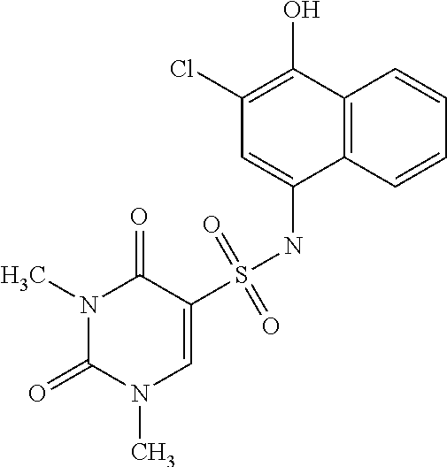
C1(=O)N(C)C(=O)N(C)C=C1S(NC1=CC(Cl)=C(O)C2=C1C=CC=C2)(=O)=O
